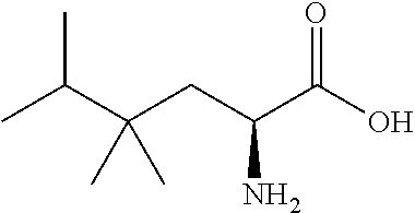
OC(C(CC(C(C)C)(C)C)N)=O
